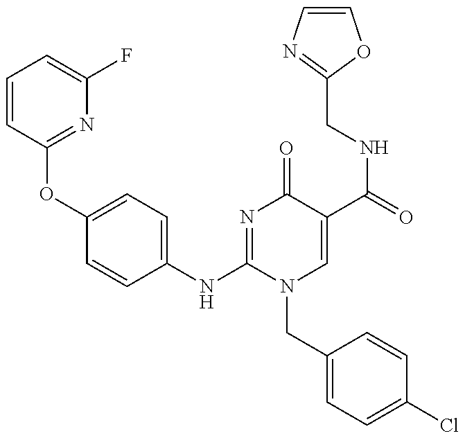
C1=CC(OC2=CC=C(NC3=NC(=O)C(C(NCC4=NC=CO4)=O)=CN3CC3=CC=C(Cl)C=C3)C=C2)=NC(F)=C1
